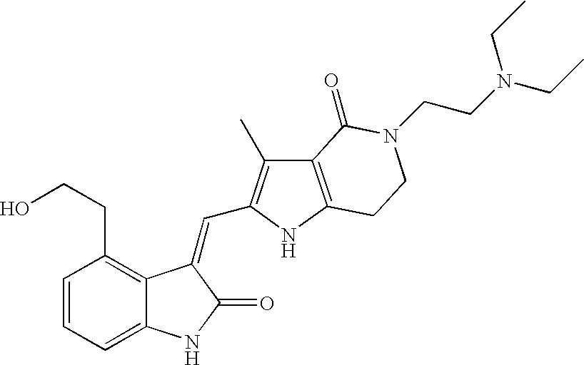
C1=CC(CCO)=C2C(=C1)NC(=O)C2=CC1=C(C)C2=C(N1)CCN(CCN(CC)CC)C2=O
